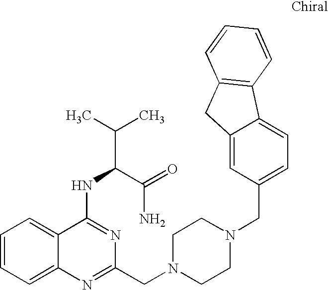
C1=CC=C2C(=C1)C(NC(C(C)C)C(=O)N)=NC(CN1CCN(CC3=CC=C4C(=C3)CC3=C4C=CC=C3)CC1)=N2
